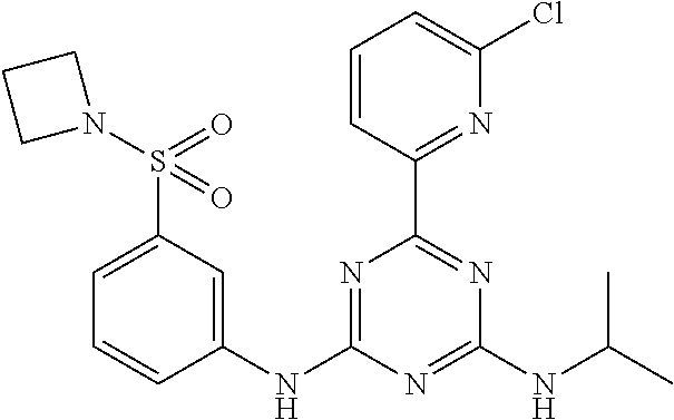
N1=C(NC2=CC(S(N3CCC3)(=O)=O)=CC=C2)N=C(NC(C)C)N=C1C1=NC(Cl)=CC=C1
